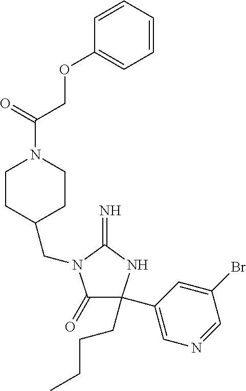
C1(=O)C(C2=CN=CC(Br)=C2)(CCCC)NC(=N)N1CC1CCN(C(COC2=CC=CC=C2)=O)CC1
